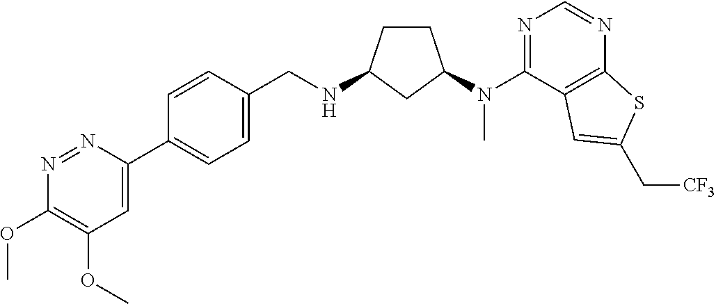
C1(C2=CC=C(CNC3CCC(N(C4=NC=NC5=C4C=C(C[CF3])S5)C)C3)C=C2)=CC(OC)=C(OC)N=N1
